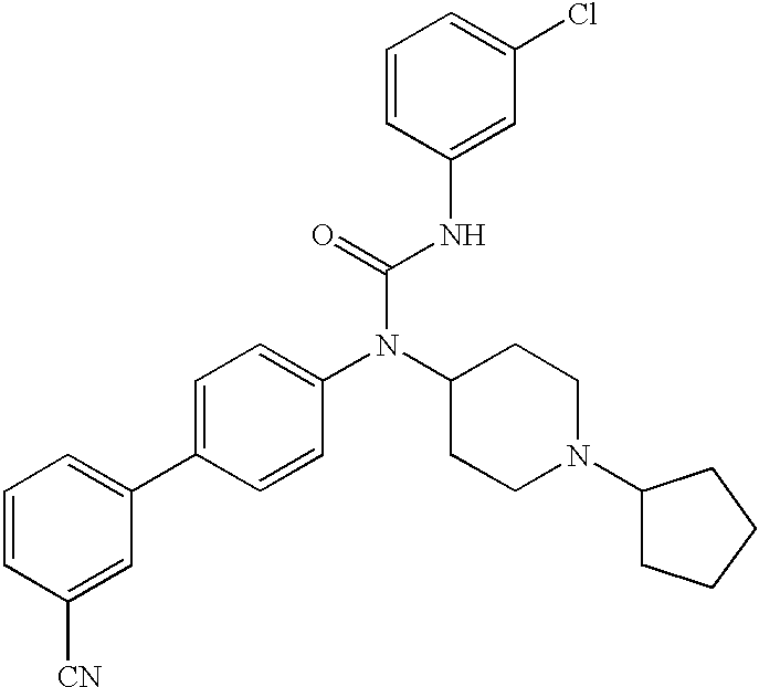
C1=CC([CN])=CC(C2=CC=C(N(C3CCN(C4CCCC4)CC3)C(=O)NC3=CC(Cl)=CC=C3)C=C2)=C1
